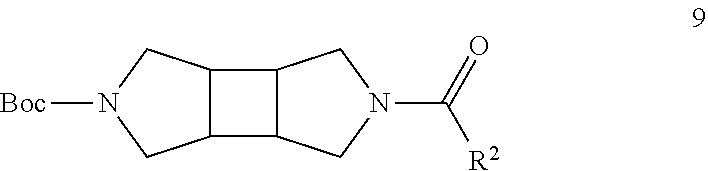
C12C(C3C1CN(C(=O)[R2])C3)CN([Boc])C2
